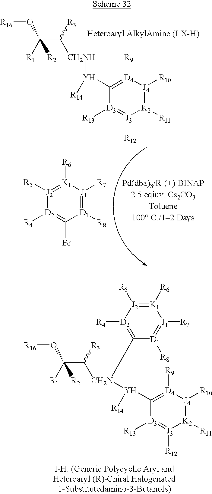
C([R2])(C([R3])[CH2N]([Y](C1=[D4]([R9])[J4]([R10])=[K2]([R11])[J3]([R12])=[D3]1[R13])[R14])C1=[D2]([R4])[J2]([R5])=[K1]([R6])[J1]([R7])=[D1]1[R8])(O[R16])[R1].C(C([R2])(O[R16])[R1])([R3])[CH2NH][Y](C1=[D4]([R9])[J4]([R10])=[K2]([R11])[J3]([R12])=[D3]1[R13])[R14].[J2]1([R5])=[K1]([R6])[J1]([R7])=[D1]([R8])C(Br)=[D2]1[R4]
